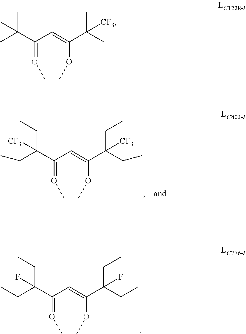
C(=OC)(C=C(OC)C(CC)(CC)F)C(CC)(CC)F.C(=OC)(C=C(OC)C(CC)(CC)[CF3])C(CC)(CC)[CF3].C(=OC)(C=C(OC)C(C)(C)[CF3])C(C)(C)C
